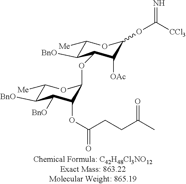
C1([Me])C([BnO])C(OC2C(OC(=O)CCC(C)=O)C([BnO])C([BnO])C([Me])O2)C([OAc])C(OC(=N)[CCl3])O1
